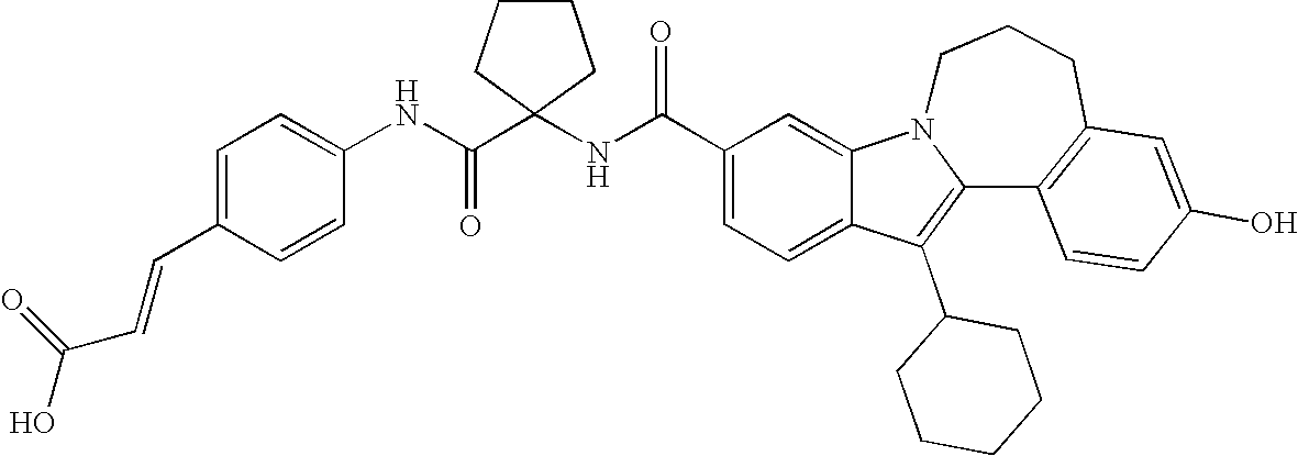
C1(C(NC2(C(=O)NC3=CC=C(C=CC(O)=O)C=C3)CCCC2)=O)=CC=C2C(=C1)N1C(=C2C2CCCCC2)C2=C(CCC1)C=C(O)C=C2
